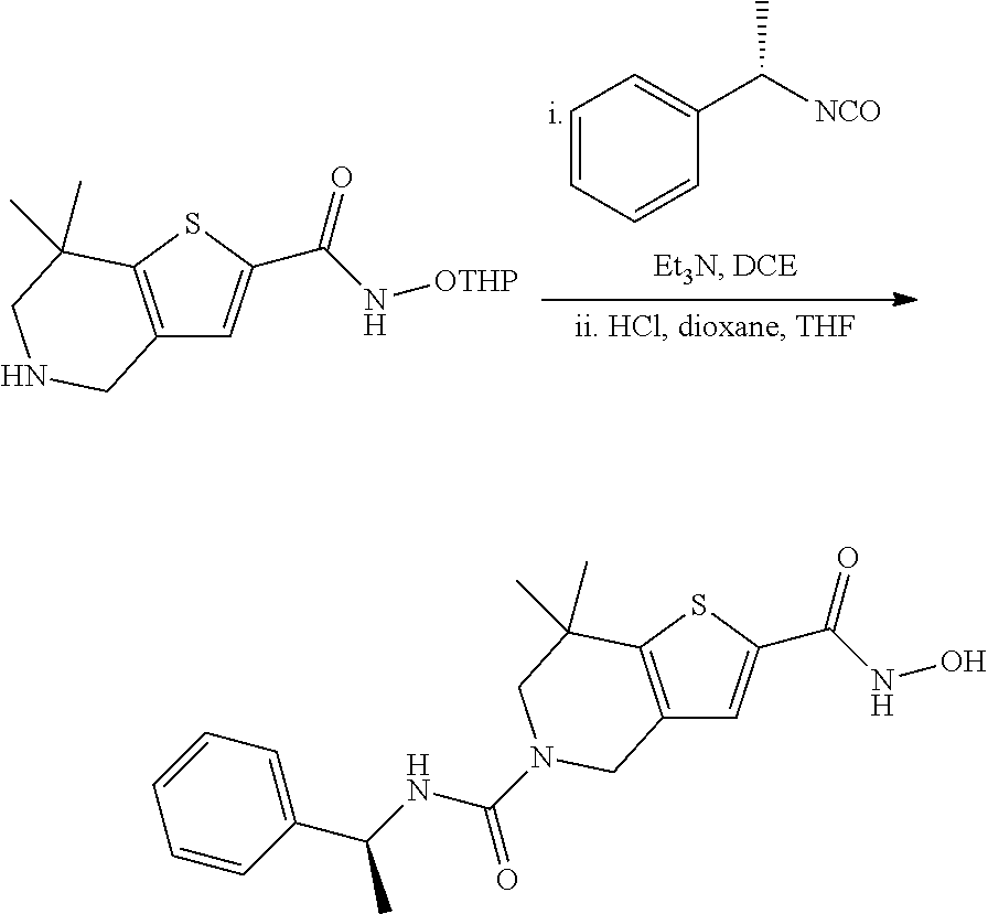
C1=CC=CC(C([NCO])C)=C1.C12=C(SC(C(N[OTHP])=O)=C1)C(C)(C)CNC2.C12=C(SC(C(NO)=O)=C1)C(C)(C)CN(C(NC(C1=CC=CC=C1)C)=O)C2
